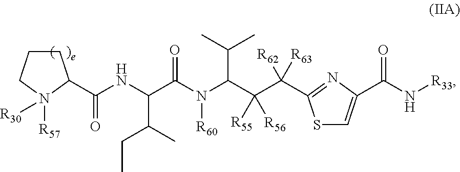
C1CCN([R57])([R30])C1C(NC(C(N(C(C(C(C1=NC(C(N[R33])=O)=CS1)([R62])[R63])([R55])[R56])C(C)C)[R60])=O)C(C)CC)=O
